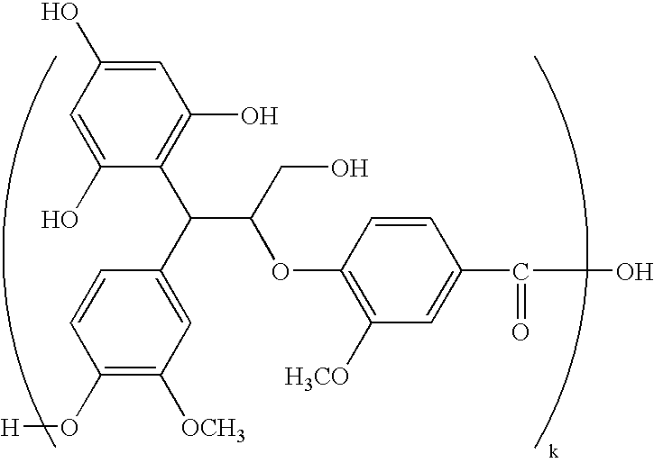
C1(O[H])=C([OCH3])C=C(C(C2=C(O)C=C(O)C=C2O)C(OC2=C([H3CO])C=C(C(=O)O)C=C2)CO)C=C1
